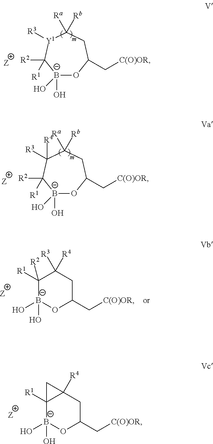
C1([R1])([R2])[B-](O)(O)OC(C[C(O)OR])CC1([R3])[R4].C12([R1])[B-](O)(O)OC(C[C(O)OR])CC1([R4])C2.[B-]1(O)(O)OC(C[C(O)OR])CC([Ra])([Rb])[Y1]([R3])C1([R2])[R1].[B-]1(O)(O)OC(C[C(O)OR])CC([Ra])([Rb])C([R3])([R4])C1([R2])[R1]
